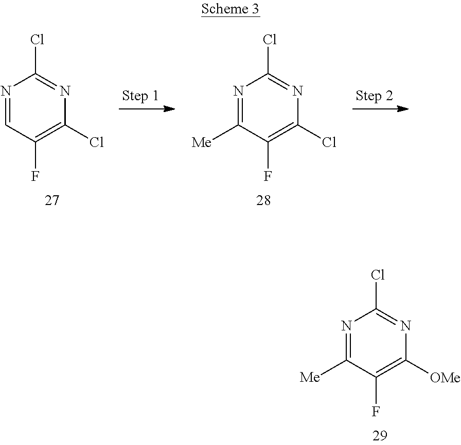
N1=CC(F)=C(Cl)N=C1Cl.N1=C([Me])C(F)=C(Cl)N=C1Cl.N1=C([Me])C(F)=C([OMe])N=C1Cl
